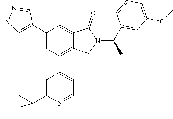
C1(C2=CNN=C2)=CC(C2=CC=NC(C(C)(C)C)=C2)=C2C(=C1)C(=O)N(C(C1=CC(OC)=CC=C1)C)C2
